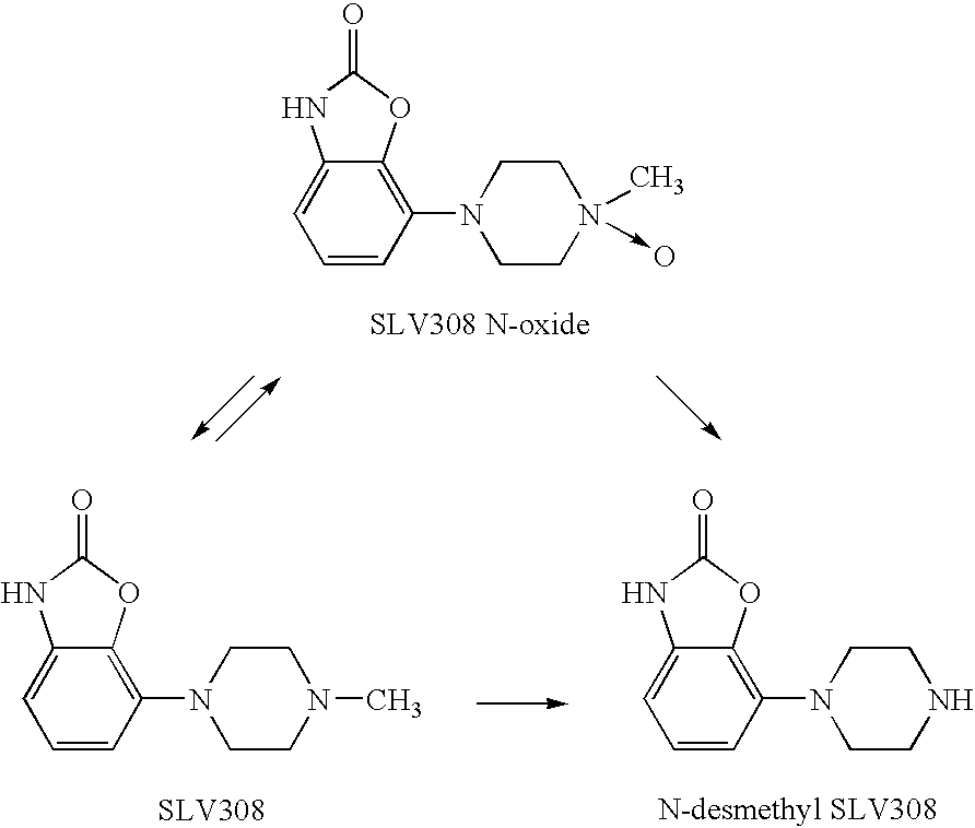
C12=CC=CC(N3CCN(C)(->O)CC3)=C1OC(=O)N2.C12=CC=CC(N3CCN(C)CC3)=C1OC(=O)N2.C12=CC=CC(N3CCNCC3)=C1OC(=O)N2
